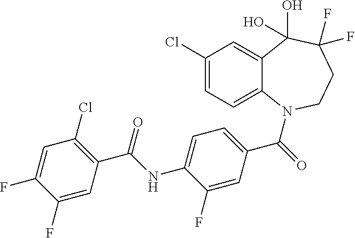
C12=CC(Cl)=CC=C1N(C(=O)C1=CC=C(NC(C3=C(Cl)C=C(F)C(F)=C3)=O)C(F)=C1)CCC(F)(F)C2(O)O
